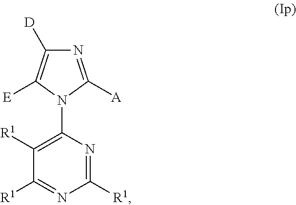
C1([R1])=C(N2C([A])=NC([D])=C2[E])N=C([R1])N=C1[R1]
